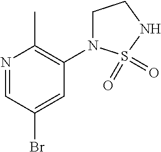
N1=CC(Br)=CC(N2CCNS2(=O)=O)=C1C
